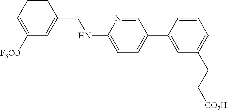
C1=CC(CNC2=CC=C(C3=CC(CC[CO2H])=CC=C3)C=N2)=CC([F3CO])=C1
